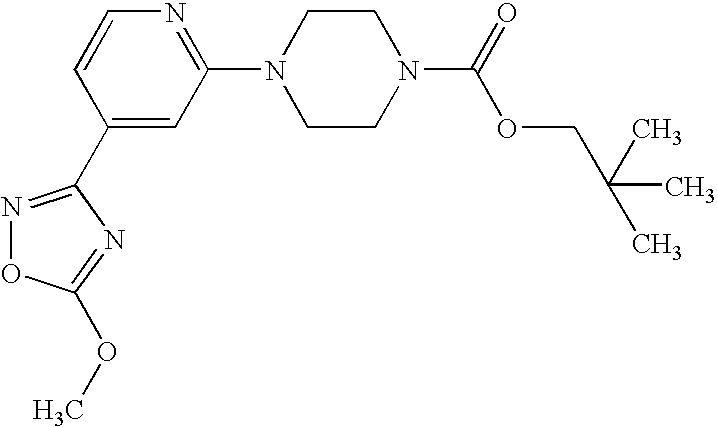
C1(C2=NOC(OC)=N2)=CC(N2CCN(C(=O)OCC(C)(C)C)CC2)=NC=C1
